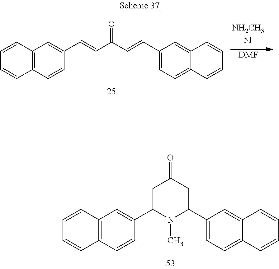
[DMF].C1(C=CC(C=CC2=CC=C3C(=C2)C=CC=C3)=O)=CC2=C(C=C1)C=CC=C2.C12=C(C=CC(C3N(C)C(C4=CC=C5C(=C4)C=CC=C5)CC(=O)C3)=C1)C=CC=C2
